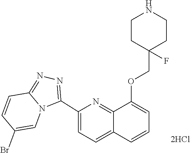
C12=NN=C(C3=CC=C4C(=N3)C(OCC3(F)CCNCC3)=CC=C4)N1C=C(Br)C=C2
